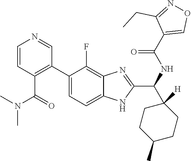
CN(C(C1=C(C2=CC=C3NC(C(C4([H])CCC(C)CC4)NC(C4=CON=C4CC)=O)=NC3=C2F)C=NC=C1)=O)C
